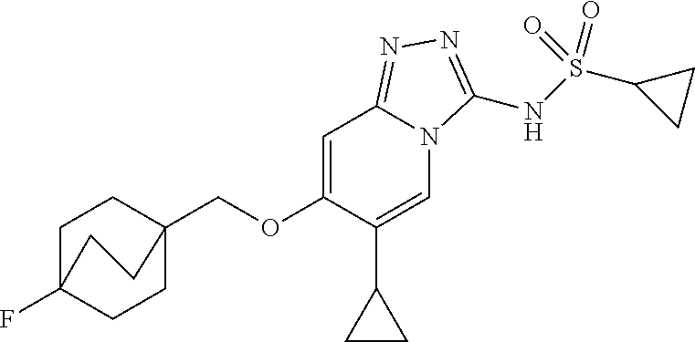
C1=C(OCC23CCC(F)(CC2)CC3)C(C2CC2)=CN2C1=NN=C2NS(=O)(=O)C1CC1
